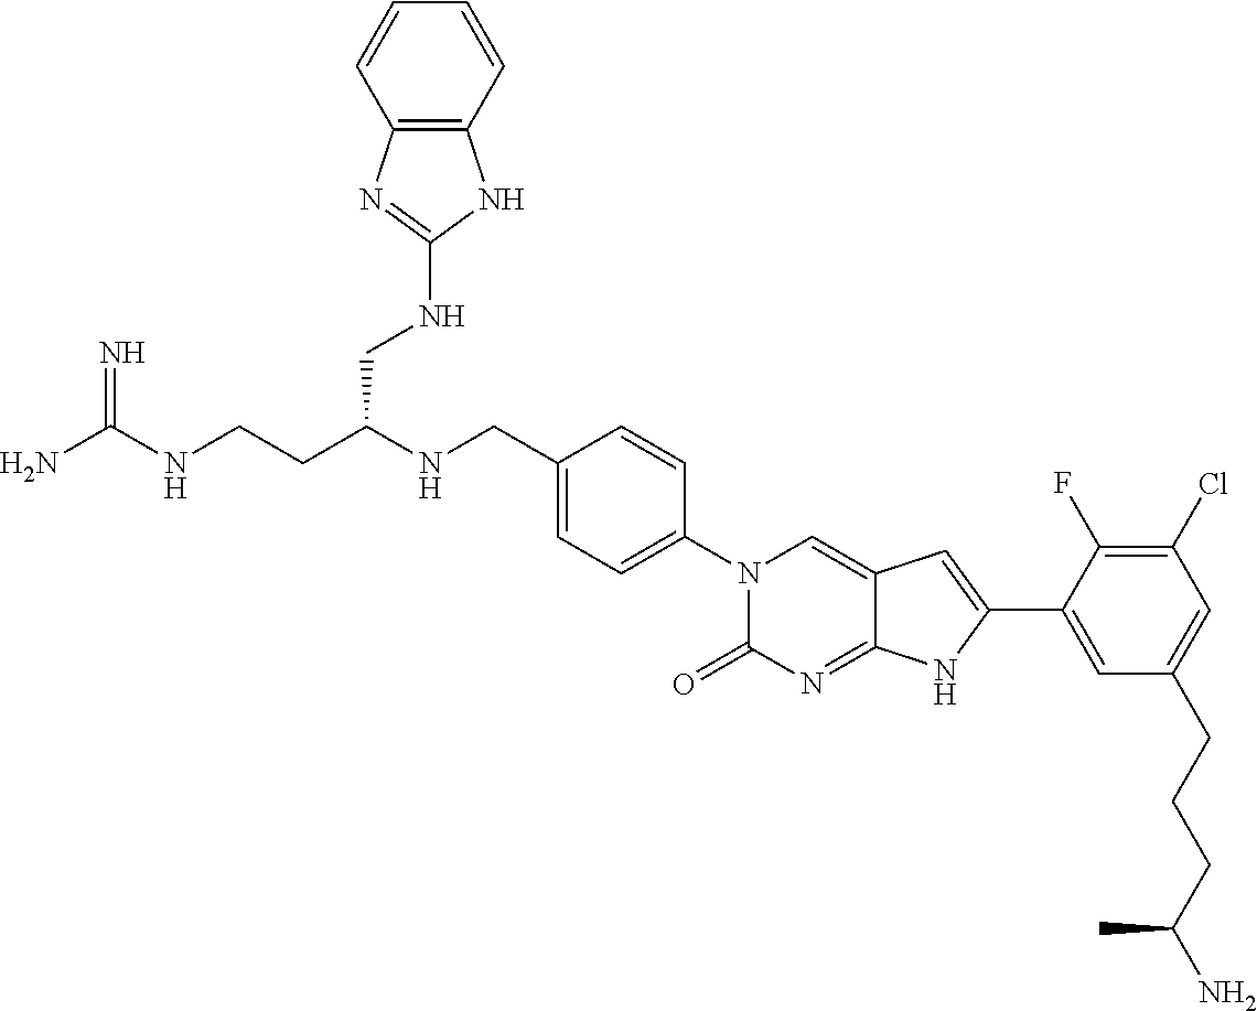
C(CC(NCC1=CC=C(N2C(=O)N=C3C(=C2)C=C(C2=CC(CCCC(N)C)=CC(Cl)=C2F)N3)C=C1)CNC1=NC2=C(N1)C=CC=C2)NC(N)=N
